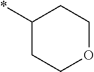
C1(*)CCOCC1
